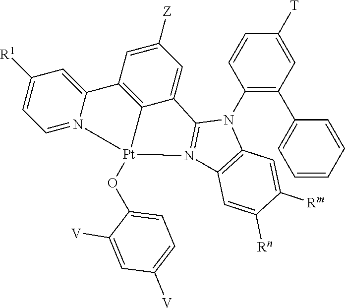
C1(N2C3=N(C4=C2C=C([Rm])C([Rn])=C4)[Pt]2(OC4=CC=C([V])C=C4[V])C4=C(C=C([Z])C=C34)C3=CC([R1])=CC=N32)=C(C2=CC=CC=C2)C=C([T])C=C1
